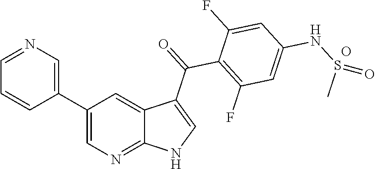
C1(C2=CN=CC=C2)=CN=C2C(=C1)C(C(=O)C1=C(F)C=C(NS(=O)C)C=C1F)=CN2.O
